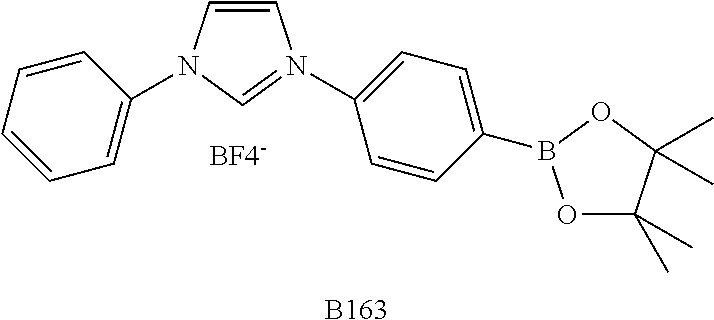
C1=CN(C2=CC=CC=C2)C=N1C1=CC=C(B2OC(C)(C)C(C)(C)O2)C=C1.[B163]
